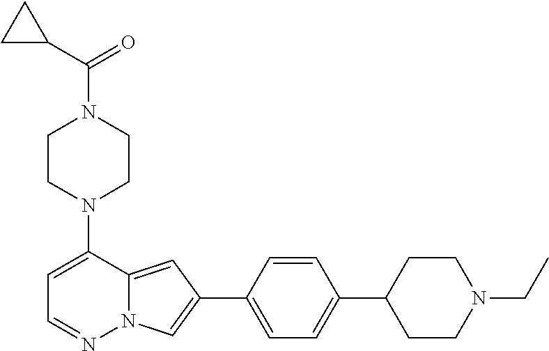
N1(C2=CC=NN3C2=CC(C2=CC=C(C4CCN(CC)CC4)C=C2)=C3)CCN(C(C2CC2)=O)CC1
